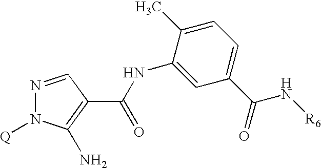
N1=CC(C(=O)NC2=CC(C(=O)N[R6])=CC=C2C)=C(N)N1[Q]
